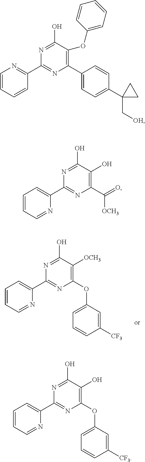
C1=CC=NC(C2=NC(OC3=CC=CC([CF3])=C3)=C([OCH3])C(O)=N2)=C1.C1=CC=CC(C2=NC(C3=CC=C(C4(C[OH])CC4)C=C3)=C(OC3=CC=CC=C3)C(O)=N2)=N1.C1=CC=NC(C2=NC(C(=O)[OCH3])=C(O)C(O)=N2)=C1.C1=CC=NC(C2=NC(OC3=CC=CC([CF3])=C3)=C(O)C(O)=N2)=C1
